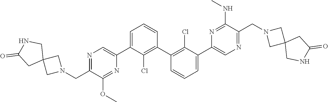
N1=C(CN2CC3(C2)CNC(=O)C3)C(OC)=NC(C2=CC=CC(C3=C(Cl)C(C4=CN=C(CN5CC6(C5)CNC(=O)C6)C(NC)=N4)=CC=C3)=C2Cl)=C1
